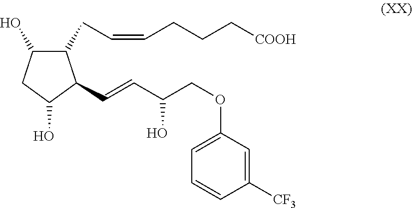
C1(O)C(CC=CCCC[COOH])C(C=CC(COC2=CC=CC([CF3])=C2)O)C(O)C1
